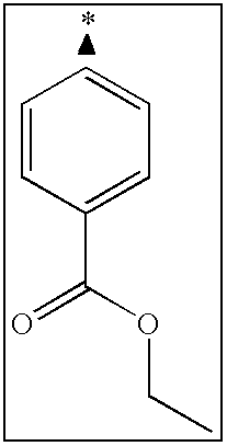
C1=CC(C(OCC)=O)=CC=C1
